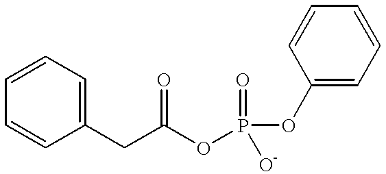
C1=CC=CC(CC(OP(OC2=CC=CC=C2)(=O)[O-])=O)=C1
